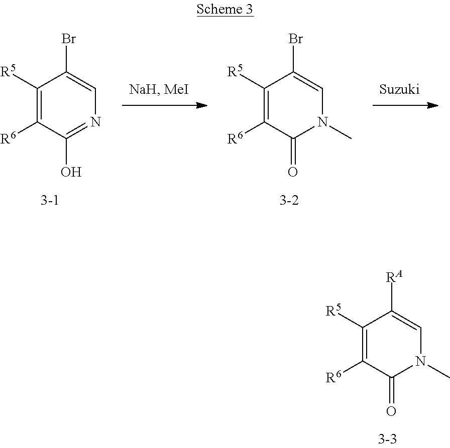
C1([R5])=C([R6])C(O)=NC=C1Br.C1([R5])=C([R6])C(=O)N(C)C=C1Br.C1([R5])=C([R6])C(=O)N(C)C=C1[RA]
